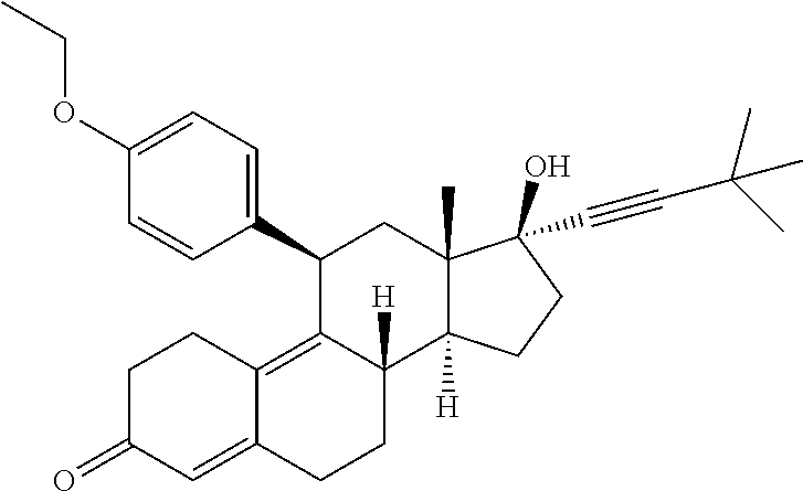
C1(C2=CC=C(OCC)C=C2)C2=C3C(=CC(=O)CC3)CCC2([H])C2([H])C(C)(C1)C(C#CC(C)(C)C)(O)CC2
